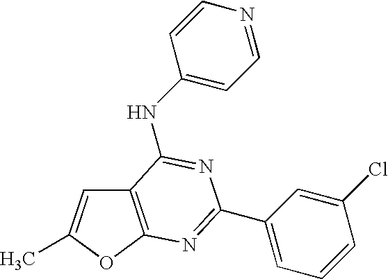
C12=C(OC(C)=C1)N=C(C1=CC=CC(Cl)=C1)N=C2NC1=CC=NC=C1
